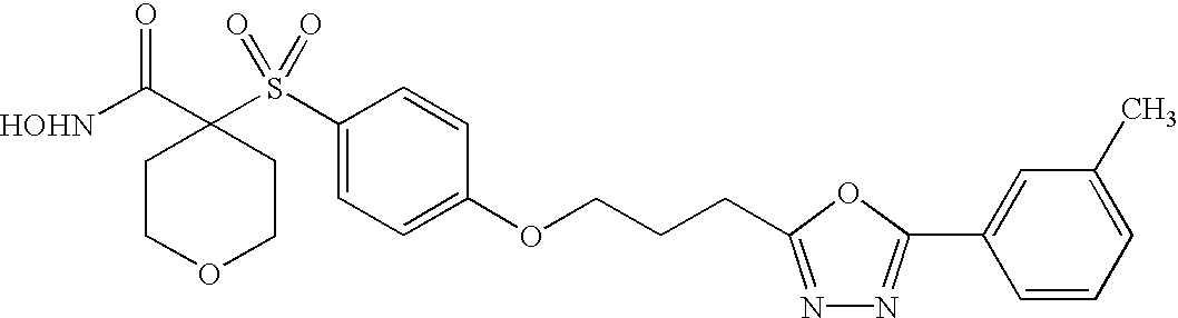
[HOHN]C(C1(S(C2=CC=C(OCCCC3=NN=C(C4=CC(C)=CC=C4)O3)C=C2)(=O)=O)CCOCC1)=O
